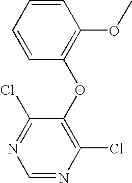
C1(OC2=C(OC)C=CC=C2)=C(Cl)N=CN=C1Cl
